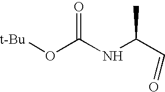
[t-Bu]OC(NC(C=O)C)=O
